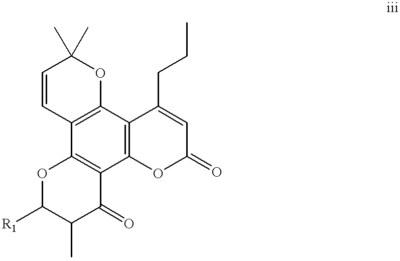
C12=C(C3=C(C4=C1C=CC(C)(C)O4)C(CCC)=CC(=O)O3)C(=O)C(C)C([R1])O2
